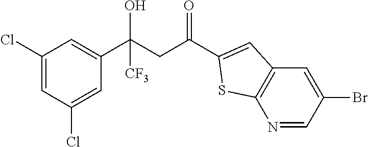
C1(Cl)=CC(Cl)=CC(C(CC(=O)C2=CC3=C(N=CC(Br)=C3)S2)(O)[CF3])=C1
